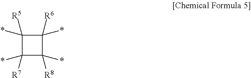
C1(*)([R5])C(*)([R7])C(*)([R8])C1(*)[R6]
